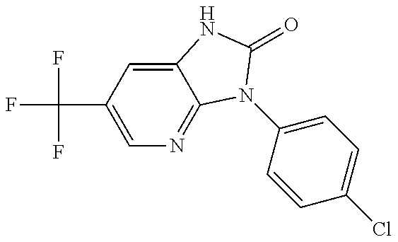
C1=C(C(F)(F)F)C=C2C(=N1)N(C1=CC=C(Cl)C=C1)C(=O)N2
